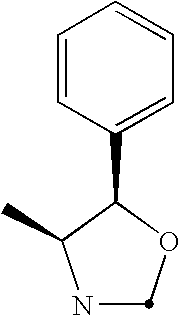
N1C(C)C(C2=CC=CC=C2)OC1
